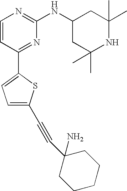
C1=CC(C2=CC=C(C#CC3(N)CCCCC3)S2)=NC(NC2CC(C)(C)NC(C)(C)C2)=N1
